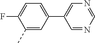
C1(F)=CC=C(C2=CN=CN=C2)C=C1C
